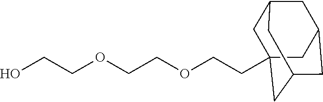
C1C2(CCOCCOCCO)CC3CC(CC1C3)C2
